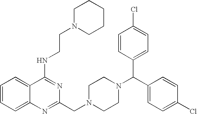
C1=CC=C2C(=C1)C(NCCN1CCCCC1)=NC(CN1CCN(C(C3=CC=C(Cl)C=C3)C3=CC=C(Cl)C=C3)CC1)=N2
